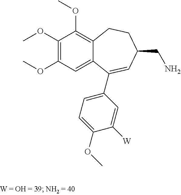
C1(OC)=C(OC)C=C2C(=C1OC)CCC(CN)C=C2C1=CC=C(OC)C([W])=C1
